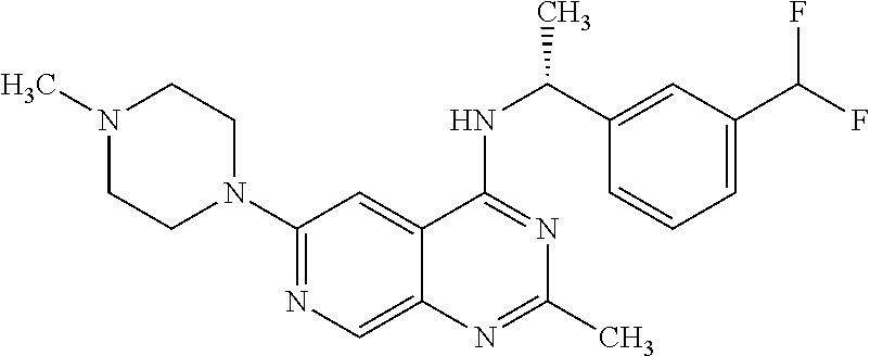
N1(C)CCN(C2=NC=C3C(=C2)C(NC(C2=CC(C(F)F)=CC=C2)C)=NC(C)=N3)CC1
